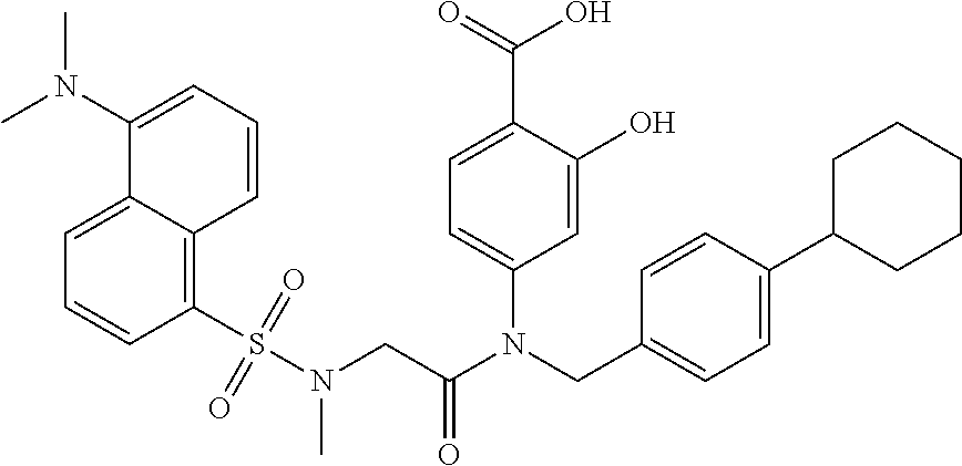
C1=C(O)C(C(=O)O)=CC=C1N(CC1=CC=C(C2CCCCC2)C=C1)C(CN(S(C1=C2C(=CC=C1)C(N(C)C)=CC=C2)(=O)=O)C)=O
